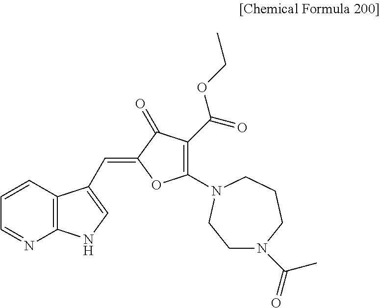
C1=CC2=C(N=C1)NC=C2C=C1OC(N2CCCN(C(=O)C)CC2)=C(C(=O)OCC)C1=O
